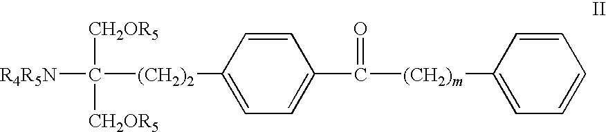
[R4R5N]C([(CH2)2]C1=CC=C(C([(CH2)m]C2=CC=CC=C2)=O)C=C1)([CH2OR5])[CH2OR5]
